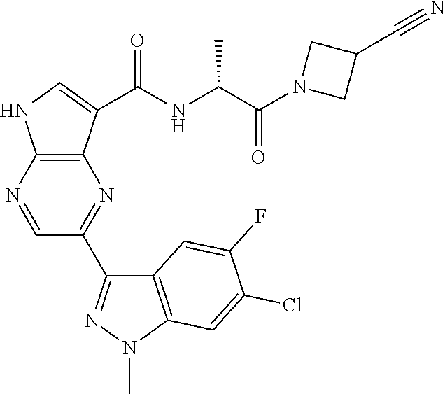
C1=NC2=C(N=C1C1=NN(C)C3=C1C=C(F)C(Cl)=C3)C(C(NC(C(N1CC(C#N)C1)=O)C)=O)=CN2
